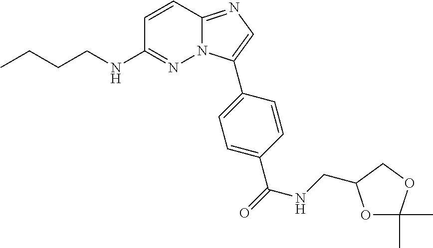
C1=CC2=NC=C(C3=CC=C(C(=O)NCC4OC(C)(C)OC4)C=C3)N2N=C1NCCCC
